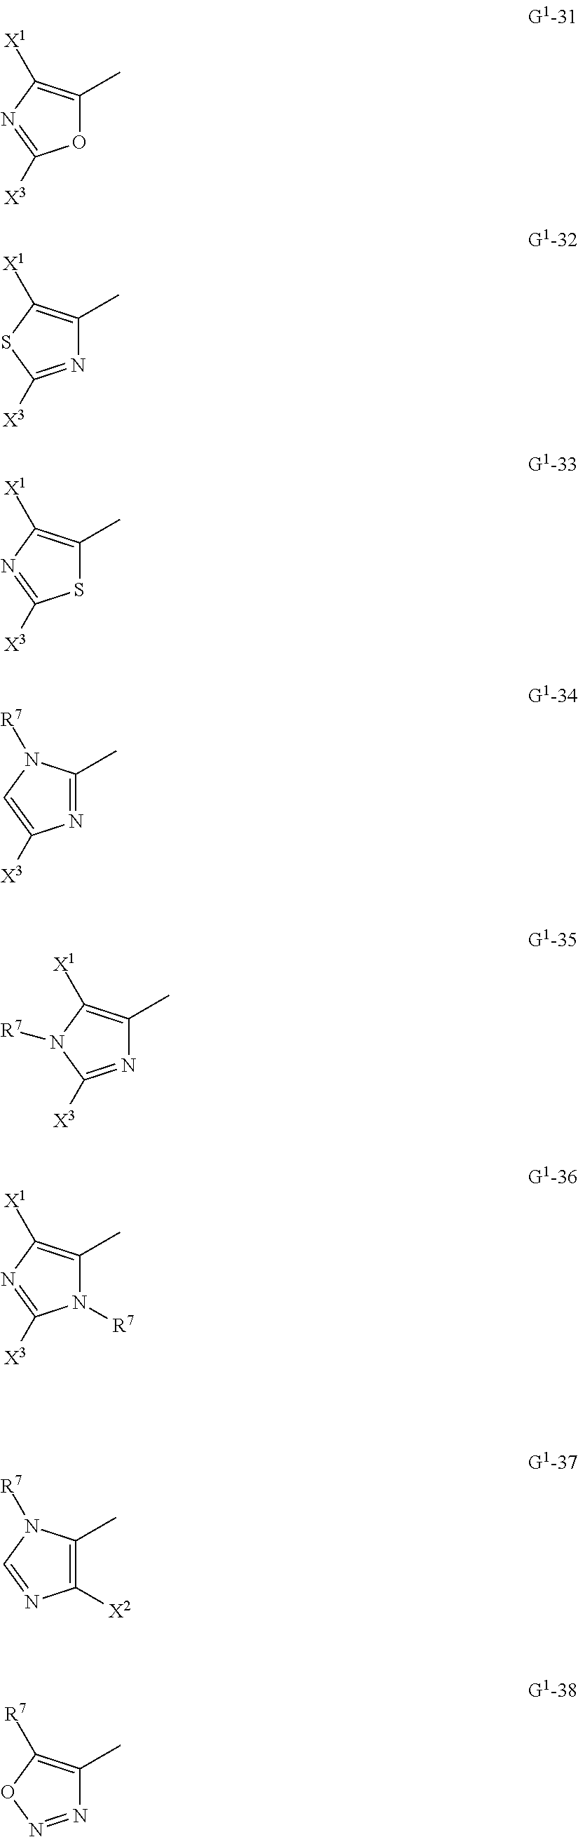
O1C(C)=C([X1])N=C1[X3].N1=C([X3])SC([X1])=C1C.S1C(C)=C([X1])N=C1[X3].N1=C(C)N([R7])C=C1[X3].N1=C([X3])N([R7])C([X1])=C1C.N1([R7])C(C)=C([X1])N=C1[X3].C1([X2])=C(C)N([R7])C=N1.N1=NOC([R7])=C1C
